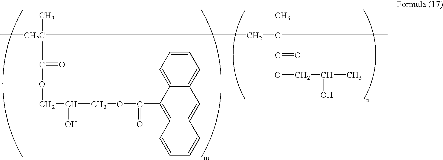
[CH2C](C)(C(=O)OCC(COC(=O)C1=C2C(=CC3=CC=CC=C13)C=CC=C2)O)(CC(C)(C)C(=O)OCC(C)O)C
